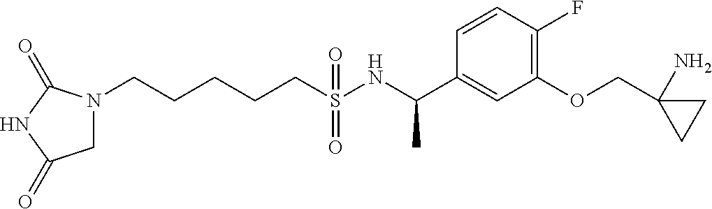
N1(CCCCCS(NC(C2=CC(OCC3(N)CC3)=C(F)C=C2)C)(=O)=O)CC(=O)NC1=O
